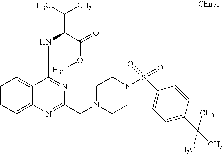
C1=CC=C2C(=C1)C(NC(C(C)C)C(=O)OC)=NC(CN1CCN(S(C3=CC=C(C(C)(C)C)C=C3)(=O)=O)CC1)=N2
